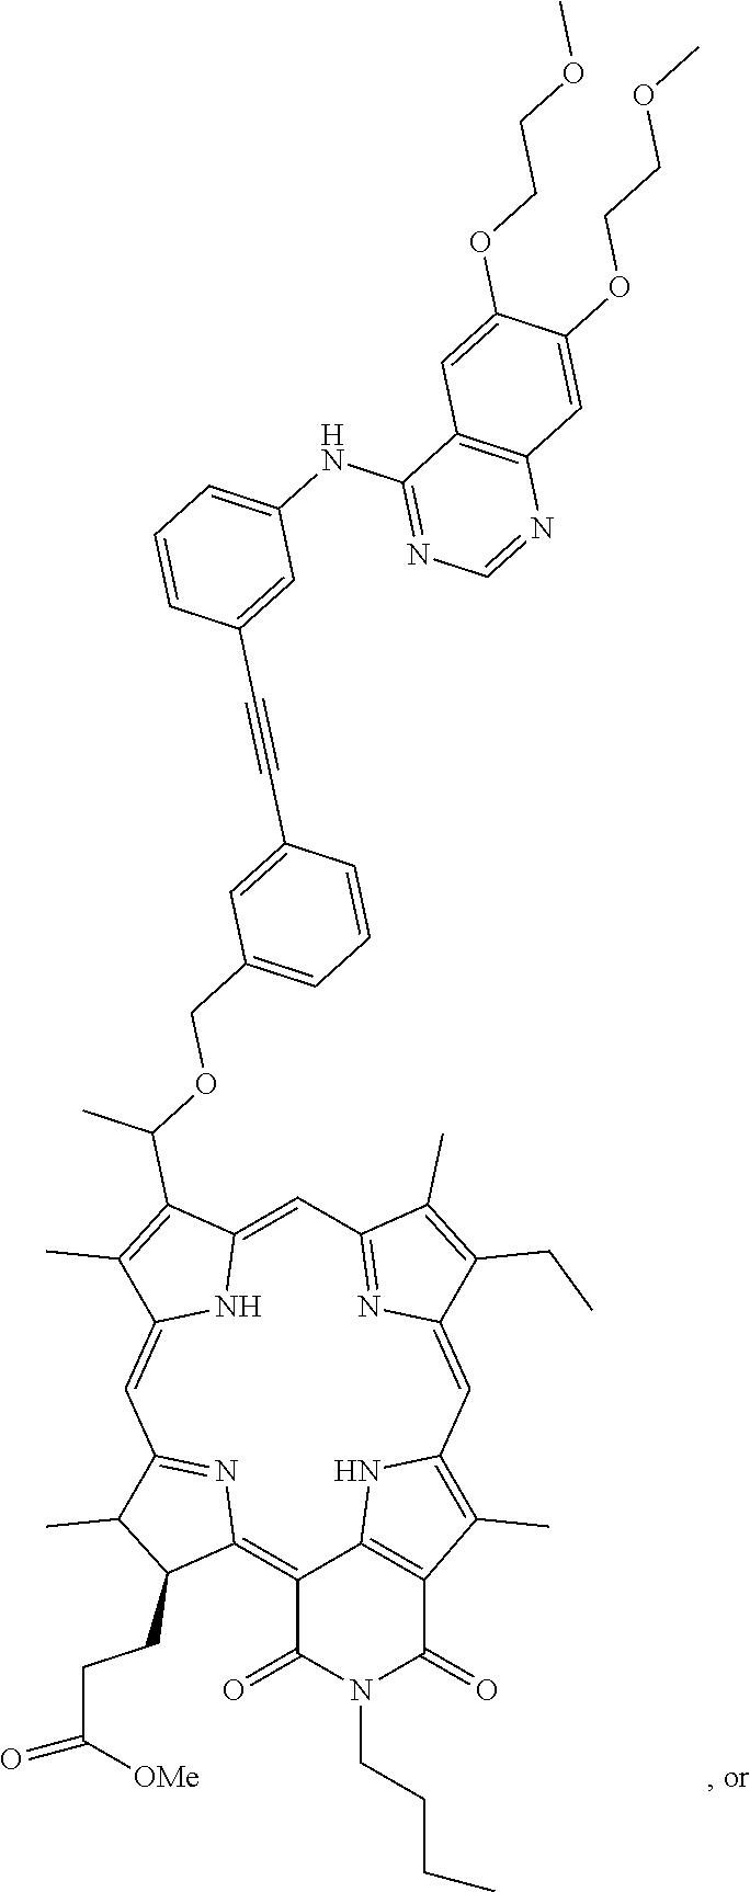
C12=CC3=NC(=CC4=C(C)C5=C(C(=C6C(CCC(=O)[OMe])C(C)C(=N6)C=C(C(C)=C1C(OCC1=CC=CC(C#CC6=CC(NC7=NC=NC8=C7C=C(OCCOC)C(OCCOC)=C8)=CC=C6)=C1)C)N2)C(=O)N(CCCC)C5=O)N4)C(CC)=C3C
